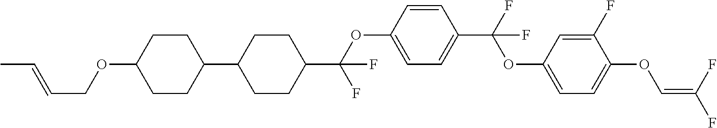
C1CC(C2CCC(C(OC3=CC=C(C(F)(OC4=CC=C(OC=C(F)F)C(F)=C4)F)C=C3)(F)F)CC2)CCC1OCC=CC
